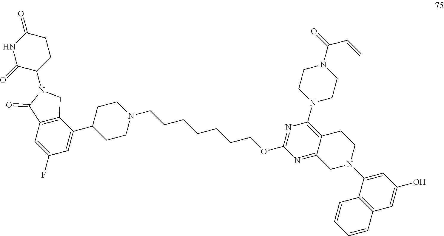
C1(C2CCN(CCCCCCCOC3=NC(N4CCN(C(=O)C=C)CC4)=C4C(=N3)CN(C3=CC(O)=CC5=C3C=CC=C5)CC4)CC2)=CC(F)=CC2=C1CN(C1C(=O)NC(=O)CC1)C2=O
